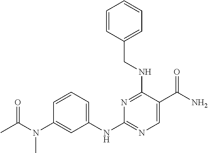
C1(NC2=NC=C(C(N)=O)C(NCC3=CC=CC=C3)=N2)=CC=CC(N(C(C)=O)C)=C1
